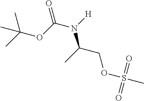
C(C)(COS(C)(=O)=O)N([H])C(OC(C)(C)C)=O
